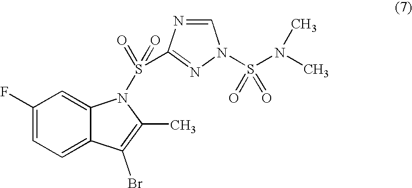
C1(F)=CC=C2C(=C1)N(S(=O)(=O)C1=NN(S(N(C)C)(=O)=O)C=N1)C(C)=C2Br
